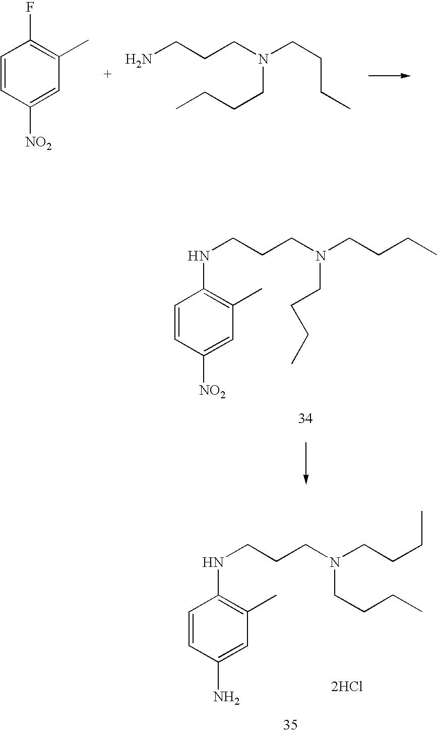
N(CCCN(CCCC)CCCC)C1=C(C)C=C(N)C=C1.[2HCl].C1=CC([NO2])=CC(C)=C1F.NCCCN(CCCC)CCCC.N(CCCN(CCCC)CCCC)C1=C(C)C=C([NO2])C=C1
